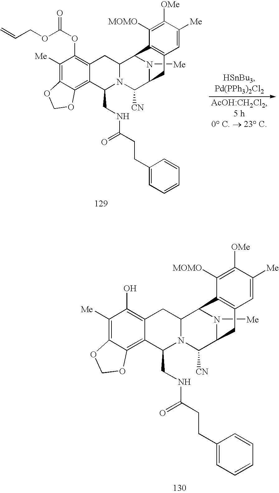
C1([Me])=C2C(=C3C(=C1OC(=O)OCC=C)CC1N(C([CN])C4N([Me])C1C1=C(C4)C=C([Me])C([OMe])=C1[MOMO])C3CNC(CCC1=CC=CC=C1)=O)OCO2.C1([Me])=C2C(=C3C(=C1O)CC1N(C([CN])C4N([Me])C1C1=C(C4)C=C([Me])C([OMe])=C1[MOMO])C3CNC(CCC1=CC=CC=C1)=O)OCO2
